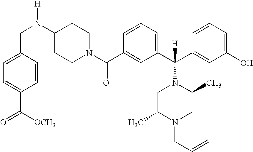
C(N(C1CCN(C(C2=CC(C(C3=CC(O)=CC=C3)([H])N3CC(C)N(CC=C)CC3C)=CC=C2)=O)CC1)[H])C1=CC=C(C(=O)[OCH3])C=C1
